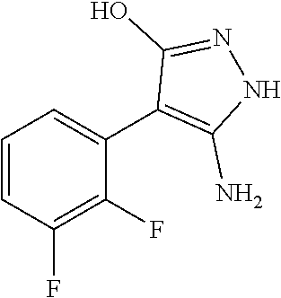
C1=CC(F)=C(F)C(C2=C(N)NN=C2O)=C1
